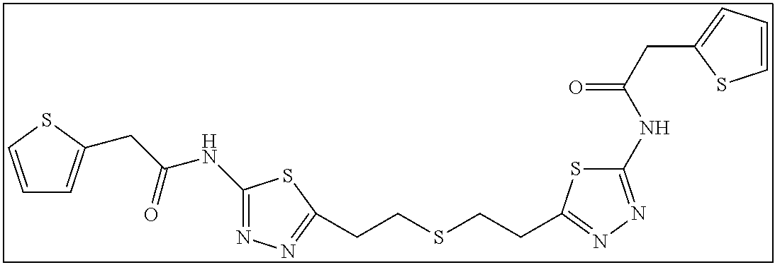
C1(NC(CC2=CC=CS2)=O)=NN=C(CCSCCC2=NN=C(NC(CC3=CC=CS3)=O)S2)S1
